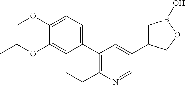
C1(C2=C(CC)N=CC(C3CB(O)OC3)=C2)=CC=C(OC)C(OCC)=C1
